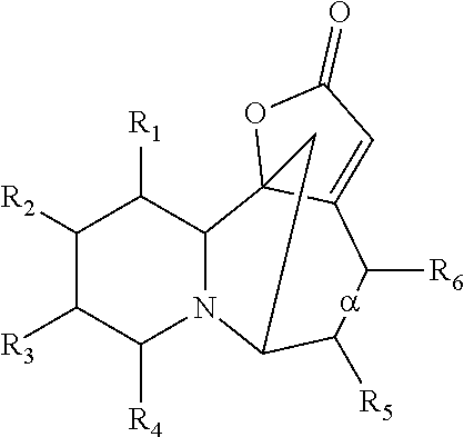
C1([R2])C([R3])C([R4])N2C(C1[R1])C13C(=CC(=O)O1)C([R6])[a]C([R5])C2C3
